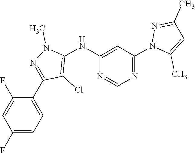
N1=C(N2C(C)=CC(C)=N2)C=C(NC2=C(Cl)C(C3=CC=C(F)C=C3F)=NN2C)N=C1
